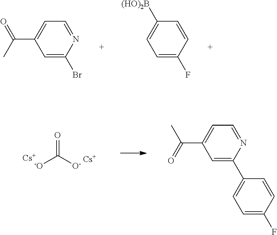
C1=C(C(C)=O)C=C(Br)N=C1.C1([(HO)2B])=CC=C(F)C=C1.[Cs].[Cs].[-O]C([O-])=O.C1=C(C(=O)C)C=C(C2=CC=C(F)C=C2)N=C1
